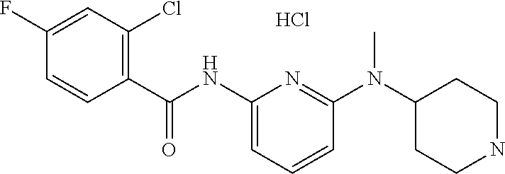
C1(C(NC2=CC=CC(N(C3CCNCC3)C)=N2)=O)=C(Cl)C=C(F)C=C1.Cl
